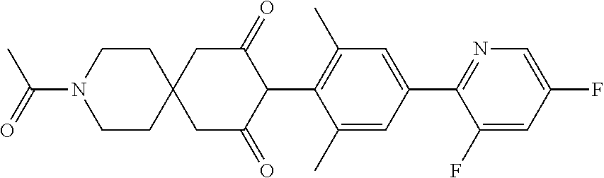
C1(C)=CC(C2=NC=C(F)C=C2F)=CC(C)=C1C1C(=O)CC2(CC1=O)CCN(C(C)=O)CC2
